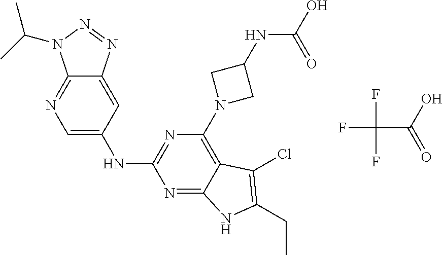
C1=C(NC2=NC(N3CC(NC(=O)O)C3)=C3C(=N2)NC(CC)=C3Cl)C=C2C(=N1)N(C(C)C)N=N2.FC(C(=O)O)(F)F
